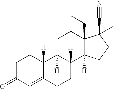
C1C2([H])C([H])(C3([H])C(CC)(C1)C(C#N)(C)CC3)CCC1=CC(=O)CCC21[H]
